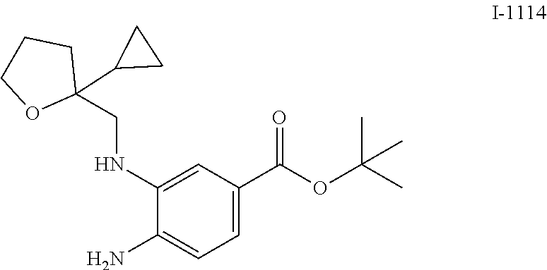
C1(NCC2(C3CC3)CCCO2)=CC(C(OC(C)(C)C)=O)=CC=C1N
